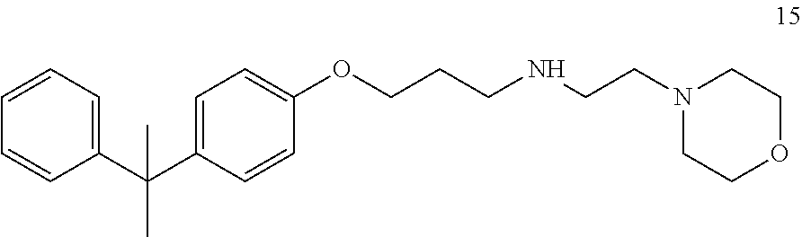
C1(OCCCNCCN2CCOCC2)=CC=C(C(C2=CC=CC=C2)(C)C)C=C1
